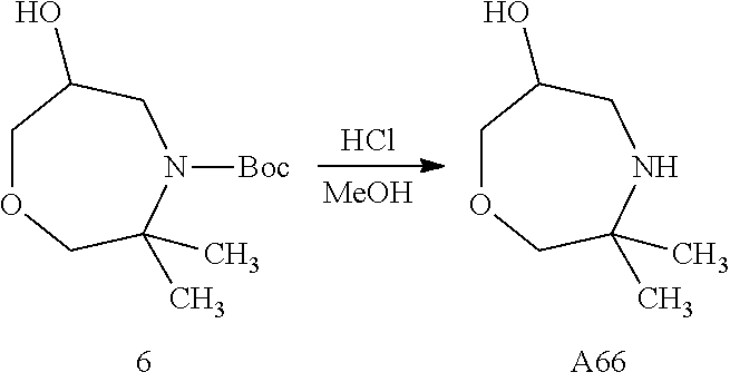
C1OCC(C)(C)N([Boc])CC1O.C1OCC(C)(C)NCC1O.[A66].Cl.[MeOH]
